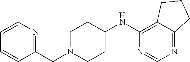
N1=C(CN2CCC(NC3=C4C(=NC=N3)CCC4)CC2)C=CC=C1
